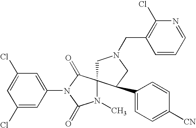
C1=C(Cl)C=C(N2C(=O)C3(N(C)C2=O)CN(CC2=C(Cl)N=CC=C2)CC3C2=CC=C([CN])C=C2)C=C1Cl
